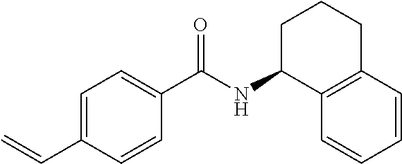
C1(C=C)=CC=C(C(NC2C3=C(CCC2)C=CC=C3)=O)C=C1
